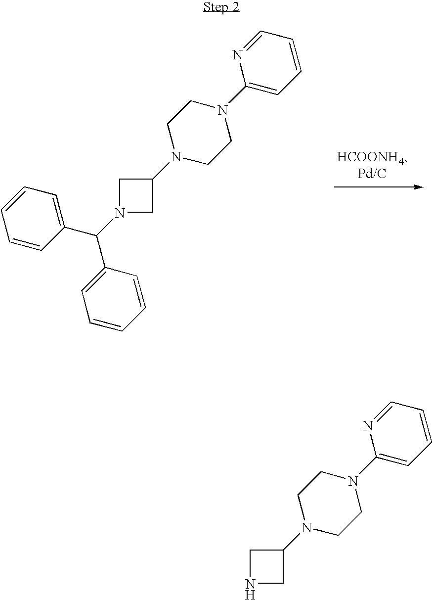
C1N(C(C2=CC=CC=C2)C2=CC=CC=C2)CC1N1CCN(C2=CC=CC=N2)CC1.C1NCC1N1CCN(C2=CC=CC=N2)CC1
